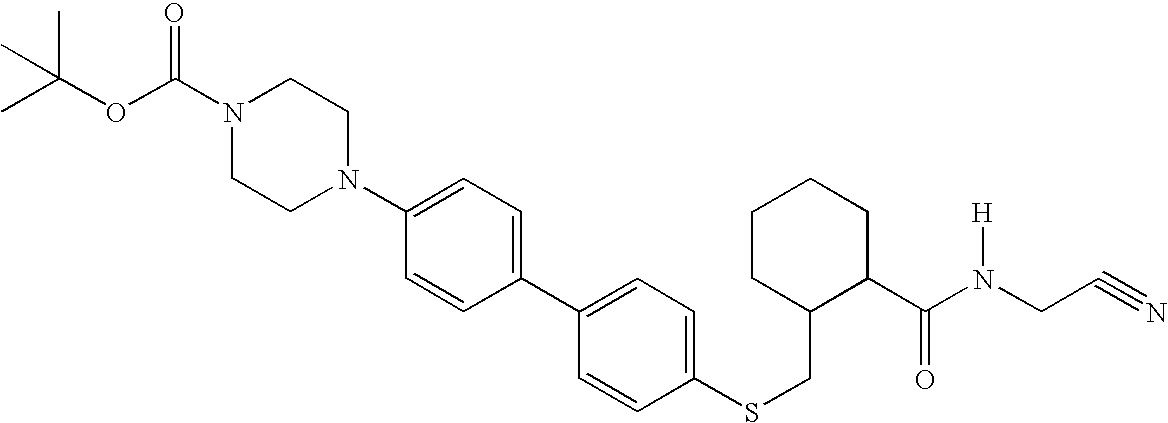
N1(C(OC(C)(C)C)=O)CCN(C2=CC=C(C3=CC=C(SCC4C(C(N(CC#N)[H])=O)CCCC4)C=C3)C=C2)CC1
